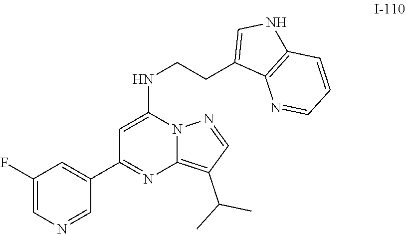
C1=C(NCCC2=CNC3=C2N=CC=C3)N2C(=C(C(C)C)C=N2)N=C1C1=CC(F)=CN=C1
